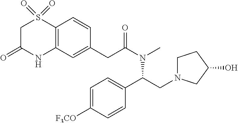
C12=C(C=C(CC(N(C)C(C3=CC=C([F3CO])C=C3)CN3CCC(O)C3)=O)C=C1)NC(=O)CS2(=O)=O
